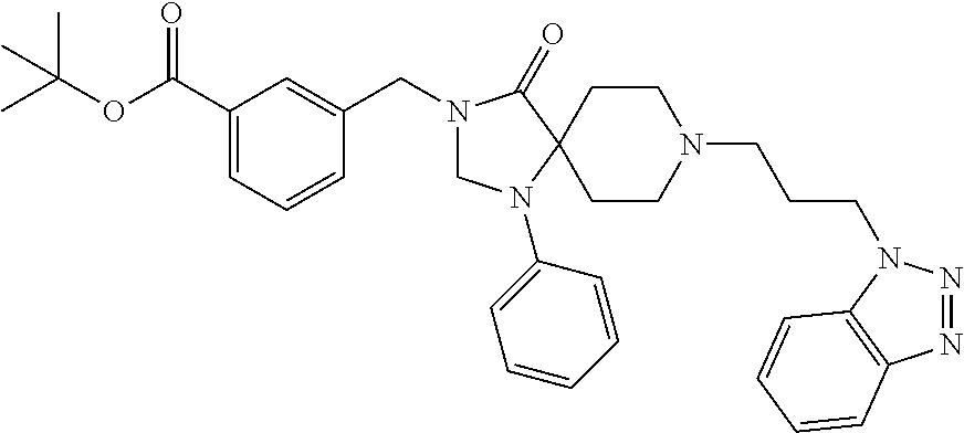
N1(CC2=CC(C(OC(C)(C)C)=O)=CC=C2)CN(C2=CC=CC=C2)C2(C1=O)CCN(CCCN1N=NC3=C1C=CC=C3)CC2
